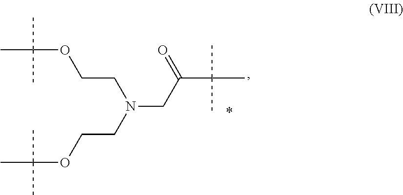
CC(OCCN(CCOC(C)(C)C)CC(=O)C(C)(C)C)(C)C
